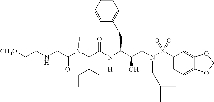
[CH3O]CCNCC(=O)N([H])C(C(CC)C)C(=O)N([H])C(C(O)CN(S(=O)(=O)C1=CC=C2C(=C1)OCO2)CC(C)C)CC1=CC=CC=C1
